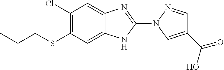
S(C1=C(Cl)C=C2C(=C1)NC(N1N=CC(C(=O)O)=C1)=N2)CCC
